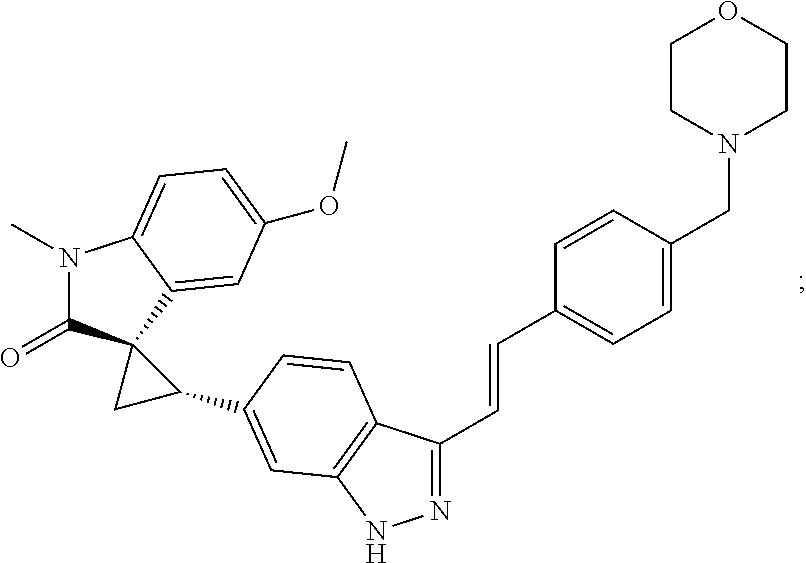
N1=C(C=CC2=CC=C(CN3CCOCC3)C=C2)C2=C(N1)C=C(C1C3(C(=O)N(C)C4=CC=C(OC)C=C34)C1)C=C2
